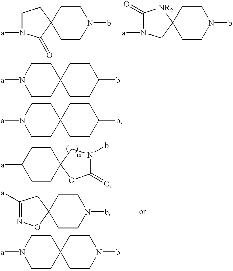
C1N([a])C(=O)C2(C1)CCN(b)CC2.C1(=O)N([a])CC2([NR2]1)CCN(b)CC2.C12(CCC(b)CC1)CCN([a])CC2.C12(CCC(b)CC1)CCN([a])CC2.C1CC([a])CCC12CN(b)C(=O)O2.C1([a])=NOC2(C1)CCN(b)CC2.C12(CCN(b)CC1)CCN([a])CC2
